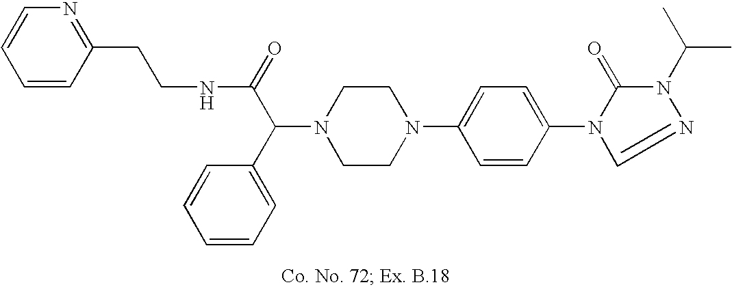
N1(C(C2=CC=CC=C2)C(=O)NCCC2=NC=CC=C2)CCN(C2=CC=C(N3C(=O)N(C(C)C)N=C3)C=C2)CC1
